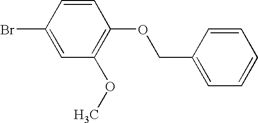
C1=CC(Br)=CC(OC)=C1OCC1=CC=CC=C1
